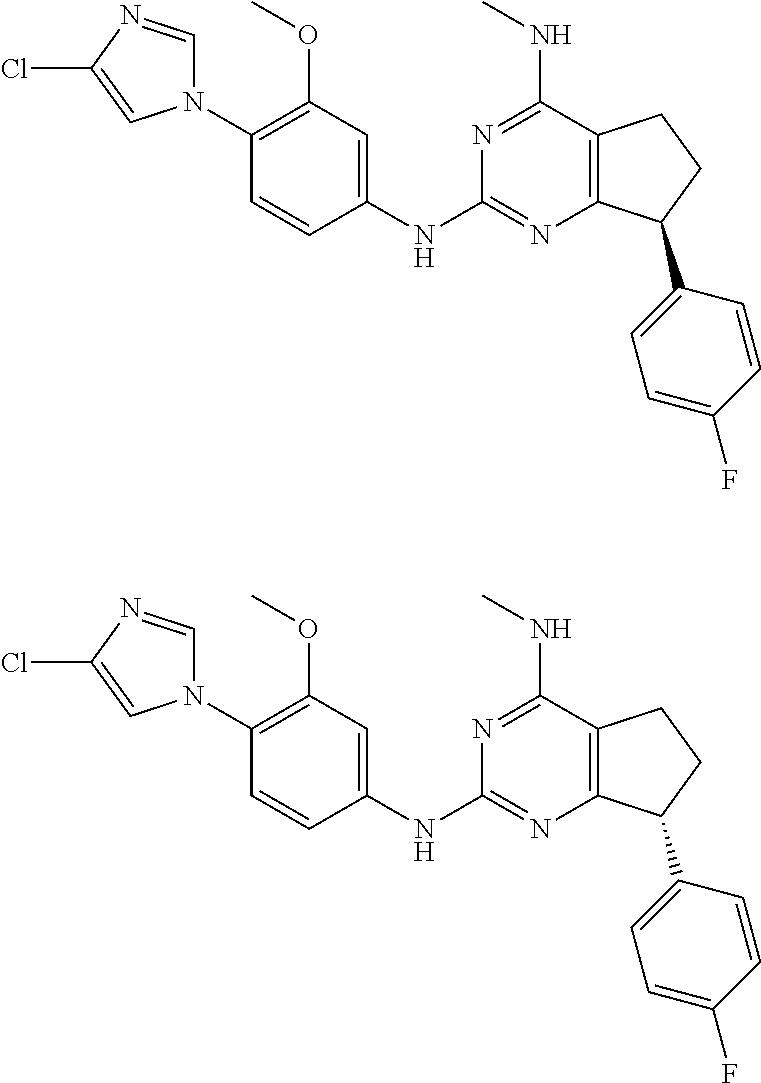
C1(N2C=NC(Cl)=C2)=C(OC)C=C(NC2=NC3=C(C(NC)=N2)CCC3C2=CC=C(F)C=C2)C=C1.C1(N2C=NC(Cl)=C2)=C(OC)C=C(NC2=NC3=C(C(NC)=N2)CCC3C2=CC=C(F)C=C2)C=C1
